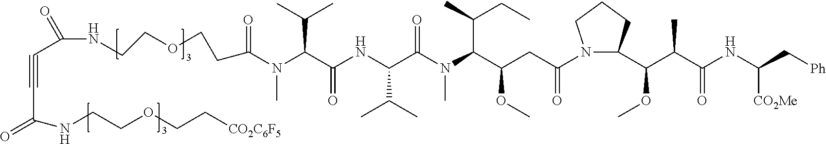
C(C(NCCOCC[CO2C6F5])=O)#CC(=O)NCCOCCC(=O)N(C)C(C(NC(C(N(C(C(CC(=O)N1C(C(C(C(NC(C[Ph])[CO2Me])=O)C)OC)CCC1)OC)C(C)CC)C)=O)C(C)C)=O)C(C)C
